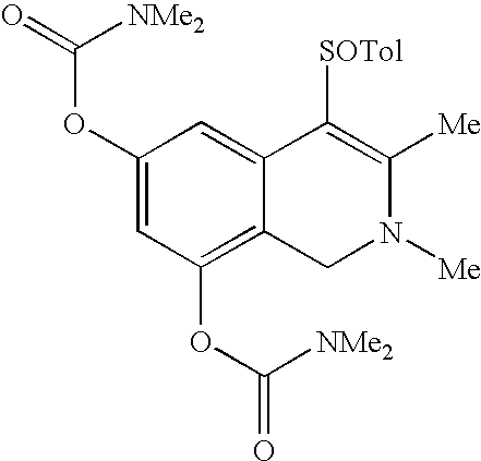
C1(OC(=O)[NMe2])=CC(OC(=O)[NMe2])=C2C(=C1)C([SOTol])=C([Me])N([Me])C2
